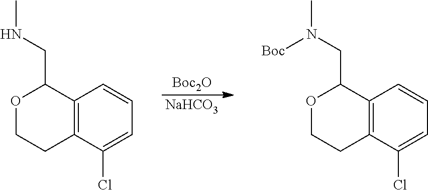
C12=C(C(Cl)=CC=C1)CCOC2CN(C)[Boc].[Boc2O].[NaHCO3].C12=C(C(Cl)=CC=C1)CCOC2CNC
